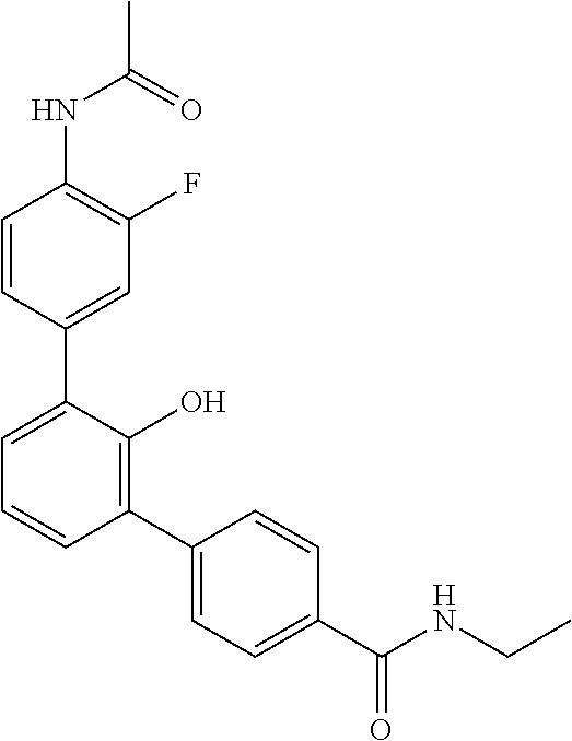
C1(NC(C)=O)=C(F)C=C(C2=CC=CC(C3=CC=C(C(NCC)=O)C=C3)=C2O)C=C1
